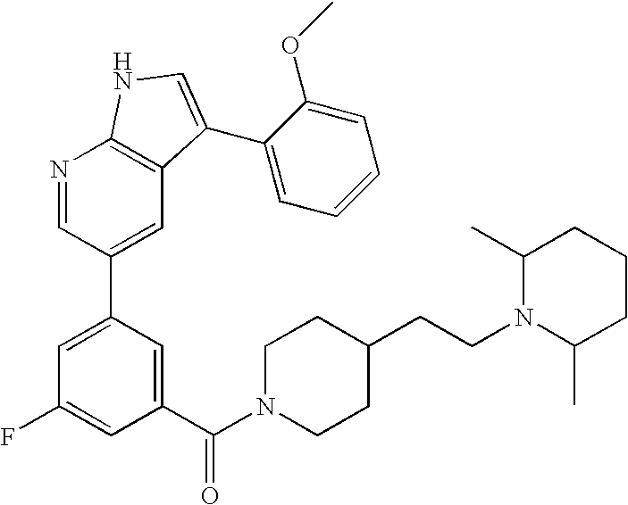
C1(C(N2CCC(CCN3C(C)CCCC3C)CC2)=O)=CC(C2=CC3=C(N=C2)NC=C3C2=CC=CC=C2OC)=CC(F)=C1
